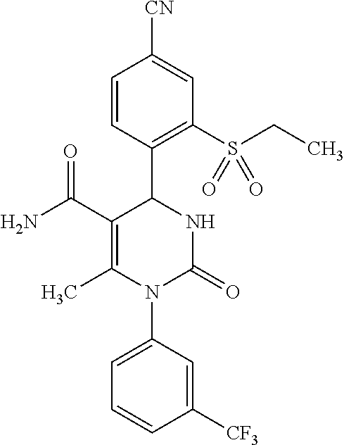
C1(C(N)=O)=C(C)N(C2=CC=CC([CF3])=C2)C(=O)NC1C1=C(S(CC)(=O)=O)C=C([CN])C=C1
